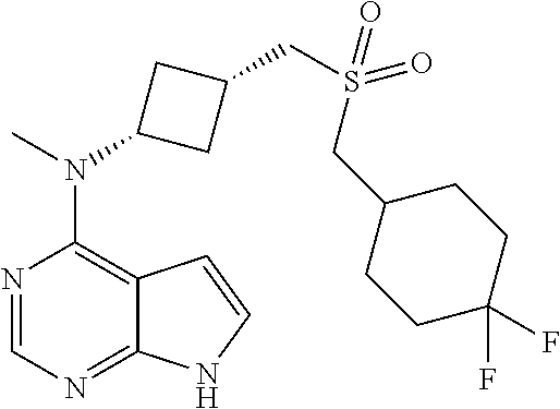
N1=CN=C2C(=C1N(C)C1CC(CS(=O)(CC3CCC(F)(F)CC3)=O)C1)C=CN2
